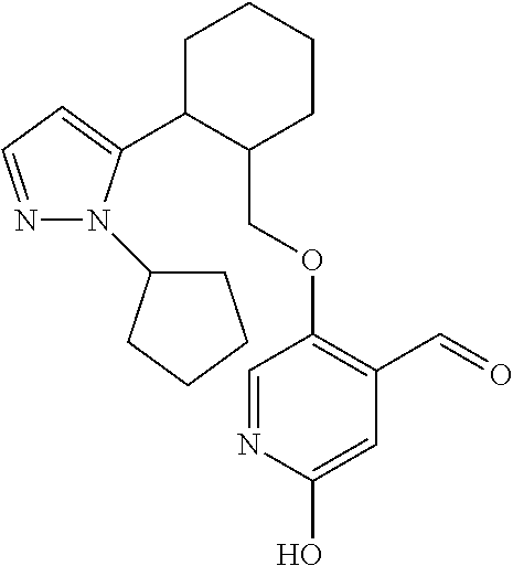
C1C(C2=CC=NN2C2CCCC2)C(COC2=C(C=O)C=C(O)N=C2)CCC1
